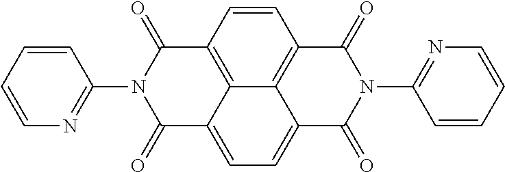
C1=CC(N2C(=O)C3=C4C(=CC=C5C4=C(C=C3)C(=O)N(C3=NC=CC=C3)C5=O)C2=O)=NC=C1
